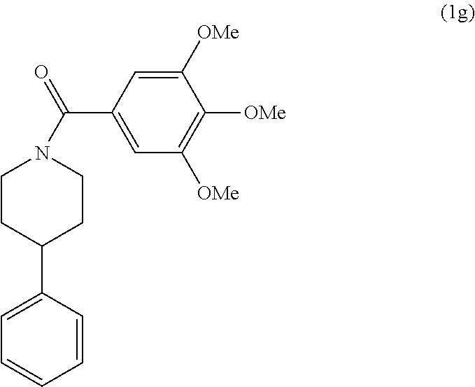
C1=C([OMe])C([OMe])=C([OMe])C=C1C(N1CCC(C2=CC=CC=C2)CC1)=O
